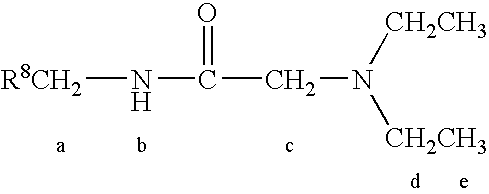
[R8CH2]NC(CN([CH2CH3])[CH2CH3])=O
